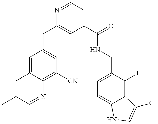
C1=C(C)C=NC2=C([CN])C=C(CC3=CC(C(=O)NCC4=CC=C5C(=C4F)C(Cl)=CN5)=CC=N3)C=C12
